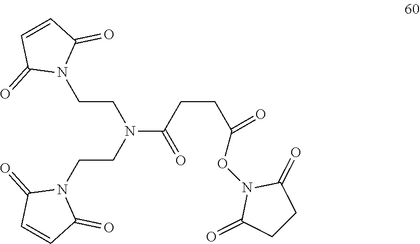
N1(CCN(C(CCC(=O)ON2C(=O)CCC2=O)=O)CCN2C(=O)C=CC2=O)C(=O)C=CC1=O
